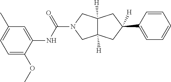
C1(C2([H])CC3([H])CN(C(NC4=CC(C)=CC=C4OC)=O)CC3([H])C2)=CC=CC=C1
